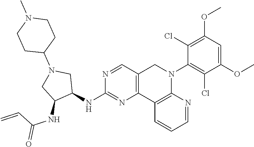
C1(NC2=NC3=C(C=N2)CN(C2=C(Cl)C(OC)=CC(OC)=C2Cl)C2=C3C=CC=N2)CN(C2CCN(C)CC2)CC1NC(=O)C=C
